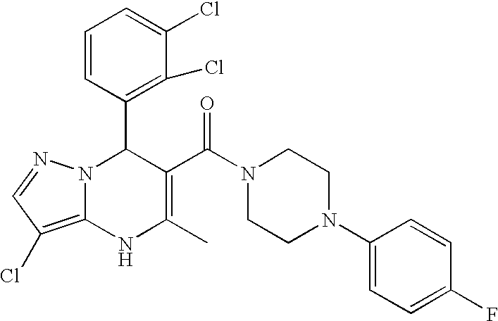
C1=CC(C2N3C(=C(Cl)C=N3)NC(C)=C2C(N2CCN(C3=CC=C(F)C=C3)CC2)=O)=C(Cl)C(Cl)=C1
